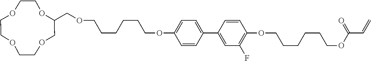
C1=CC(C2=CC(F)=C(OCCCCCCOC(C=C)=O)C=C2)=CC=C1OCCCCCCOCC1OCCOCCOCCOC1
